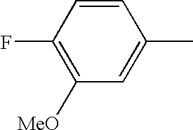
C1(F)=C([MeO])C=C(C)C=C1
